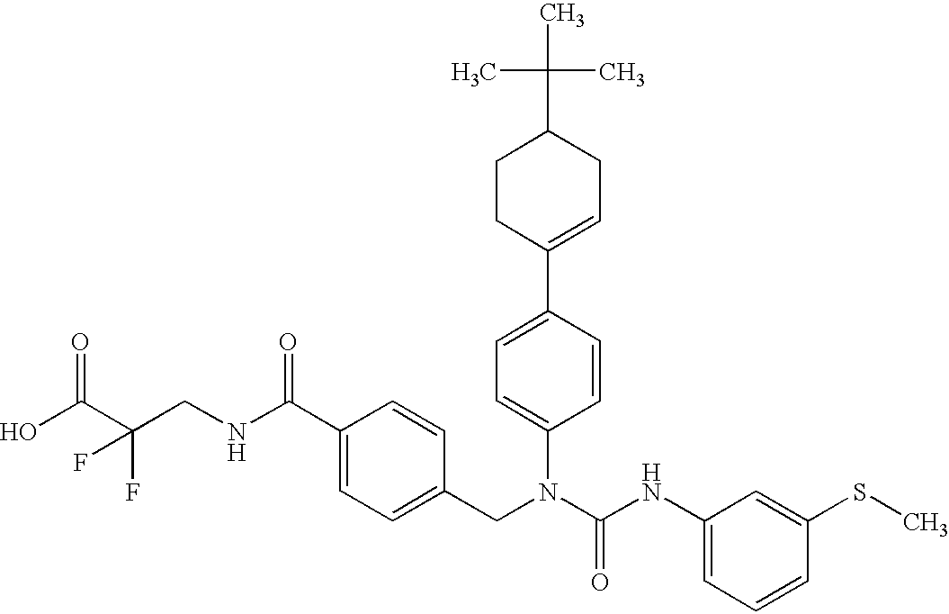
OC(C(CNC(C1=CC=C(CN(C(NC2=CC=CC(SC)=C2)=O)C2=CC=C(C3=CCC(C(C)(C)C)CC3)C=C2)C=C1)=O)(F)F)=O
